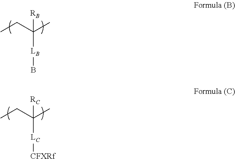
CCC(C)([RB])[LB]B.CCC(C)([RC])[LC][CFXRf]
